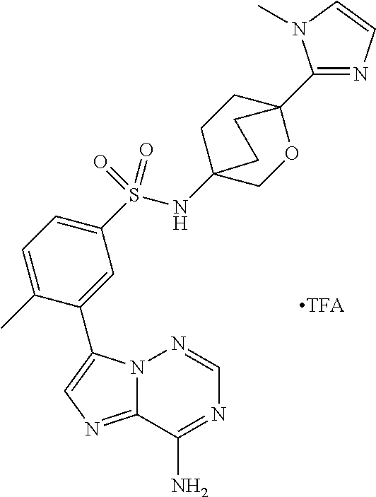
N12C(=NC=C1C1=CC(S(NC34CCC(C5=NC=CN5C)(OC3)CC4)(=O)=O)=CC=C1C)C(N)=NC=N2
